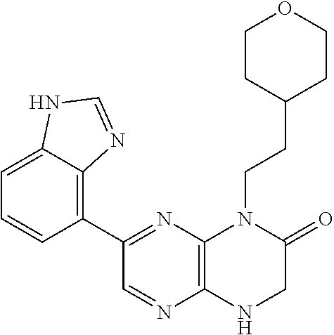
C1=C2C(=C(C3=NC4=C(N=C3)NCC(=O)N4CCC3CCOCC3)C=C1)N=CN2
